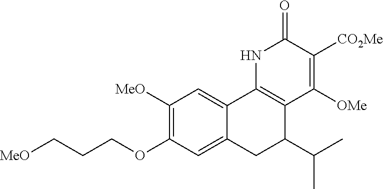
[OMe]C1=C([CO2Me])C(=O)NC2=C1C(C(C)C)CC1=CC(OCCC[MeO])=C([MeO])C=C12
